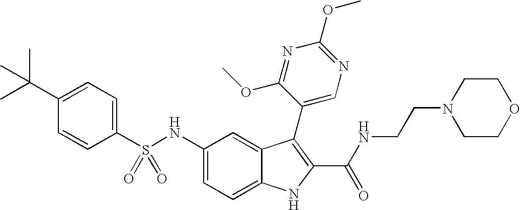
C1(C(C)(C)C)=CC=C(S(NC2=CC=C3C(=C2)C(C2=CN=C(OC)N=C2OC)=C(C(NCCN2CCOCC2)=O)N3)(=O)=O)C=C1
